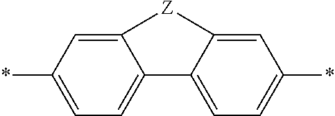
C12=CC(*)=CC=C1C1=CC=C(*)C=C1[Z]2
